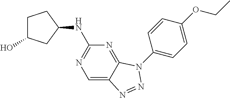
C1=C2C(=NC(NC3CCC(O)C3)=N1)N(C1=CC=C(OCC)C=C1)N=N2
